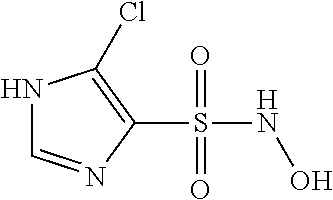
N1C=NC(S(=O)(=O)NO)=C1Cl
